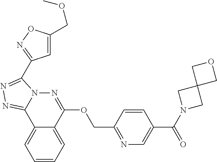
C1=CC=C2C(=C1)C1=NN=C(C3=NOC(COC)=C3)N1N=C2OCC1=NC=C(C(N2CC3(C2)COC3)=O)C=C1
